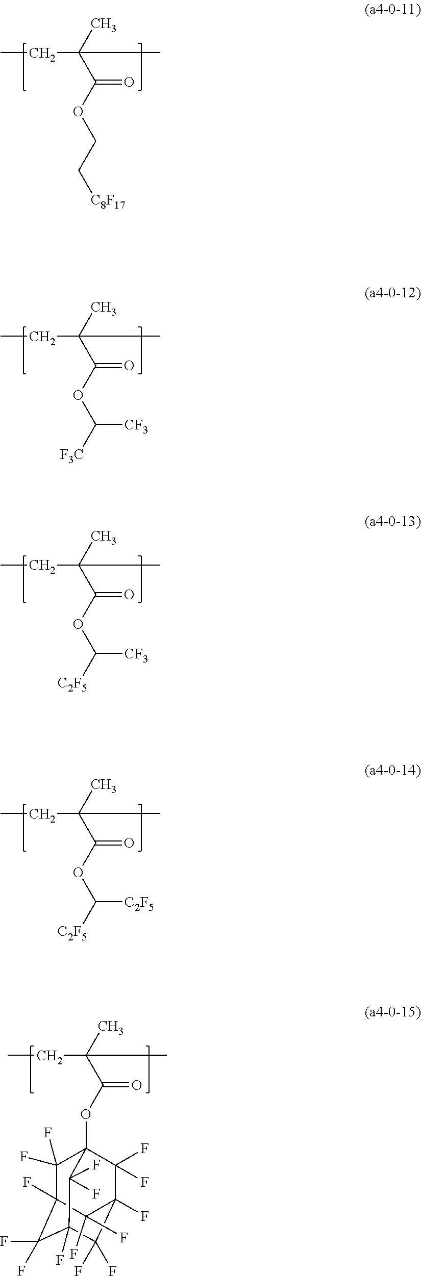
CCC(C)(C(OCC[C8F17])=O)C.CCC(C)(C(OC([F3C])[CF3])=O)C.CCC(C)(C(OC([C2F5])[CF3])=O)C.CCC(C)(C(OC([C2F5])[C2F5])=O)C.CCC(C)(C(OC12C(F)(F)C3(F)C(F)(F)C(F)(C(F)(F)C(F)(C1(F)F)C3(F)F)C2(F)F)=O)C
